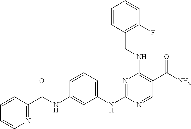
C1=CC(C(=O)NC2=CC(NC3=NC(NCC4=C(F)C=CC=C4)=C(C(N)=O)C=N3)=CC=C2)=NC=C1
